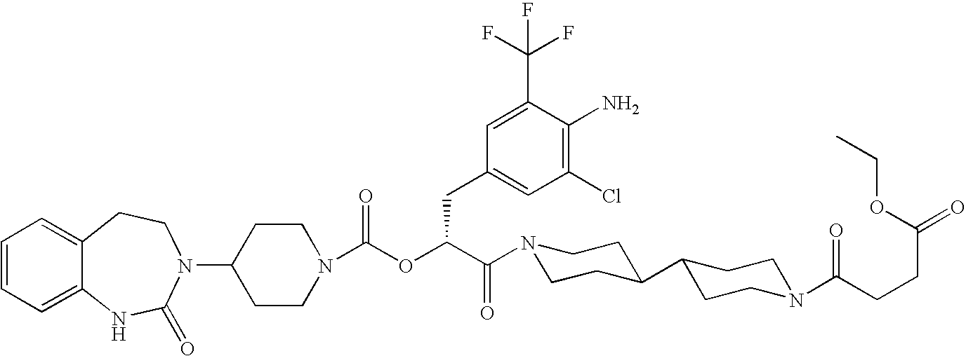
C1(N2C(=O)NC3=CC=CC=C3CC2)CCN(C(OC(C(=O)N2CCC(C3CCN(C(CCC(=O)OCC)=O)CC3)CC2)CC2=CC(Cl)=C(N)C(C(F)(F)F)=C2)=O)CC1
